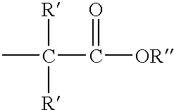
C(C([OR])=O)(C)([R])[R]
